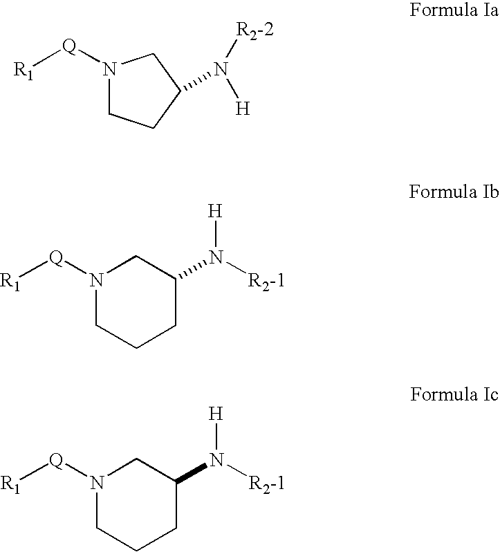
N1([Q][R1])CCC(N([H])[R2-2])C1.N1([Q][R1])CCCC(N([R2-1])[H])C1.N1([Q][R1])CCCC(N([R2-1])[H])C1
